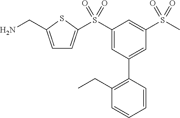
C1=C(CN)SC(S(C2=CC(C3=C(CC)C=CC=C3)=CC(S(C)(=O)=O)=C2)(=O)=O)=C1
